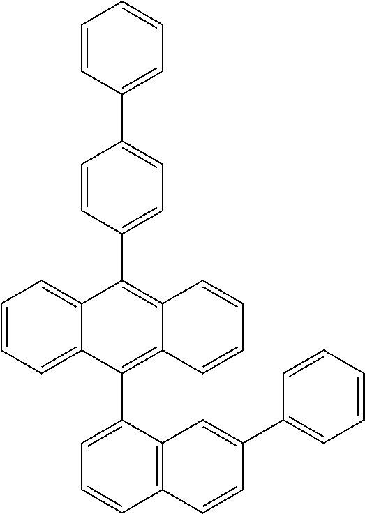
C1=CC=C2C(=C1)C(C1=CC=C(C3=CC=CC=C3)C=C1)=C1C(=C2C2=CC=CC3=C2C=C(C2=CC=CC=C2)C=C3)C=CC=C1
